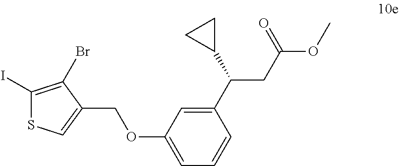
C1(C(C2CC2)CC(OC)=O)=CC(OCC2=CSC(I)=C2Br)=CC=C1
